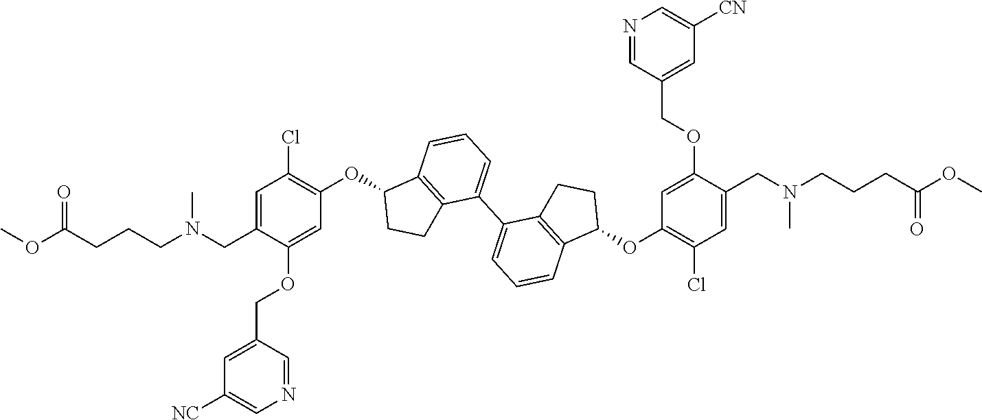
C1=C(OCC2=CC([NC])=CN=C2)C(CN(CCCC(OC)=O)C)=CC(Cl)=C1OC1C2=C(C(C3=CC=CC4=C3CCC4OC3=C(Cl)C=C(CN(CCCC(OC)=O)C)C(OCC4=CC([CN])=CN=C4)=C3)=CC=C2)CC1
